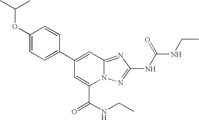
C1(C2=CC3=NC(NC(=O)NCC)=NN3C(C(=O)NCC)=C2)=CC=C(OC(C)C)C=C1
